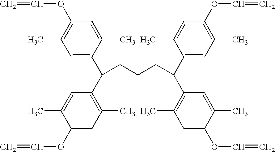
C1=C(C(CCCC(C2=CC(C)=C(OC=C)C=C2C)C2=C(C)C=C(OC=C)C(C)=C2)C2=C(C)C=C(OC=C)C(C)=C2)C(C)=CC(OC=C)=C1C
